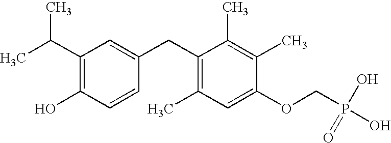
C1(C(C)C)=C(O)C=CC(CC2=C(C)C=C(OCP(O)(=O)O)C(C)=C2C)=C1
